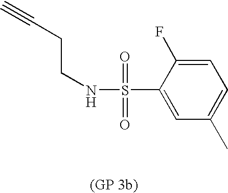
C(CNS(=O)(=O)C1=CC(C)=CC=C1F)C#C
